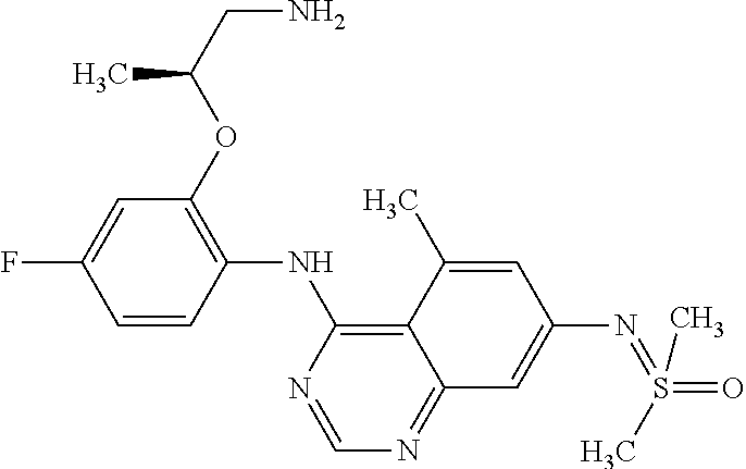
C1=CC(NC2=C3C(=NC=N2)C=C(N=S(C)(=O)C)C=C3C)=C(OC(CN)C)C=C1F
